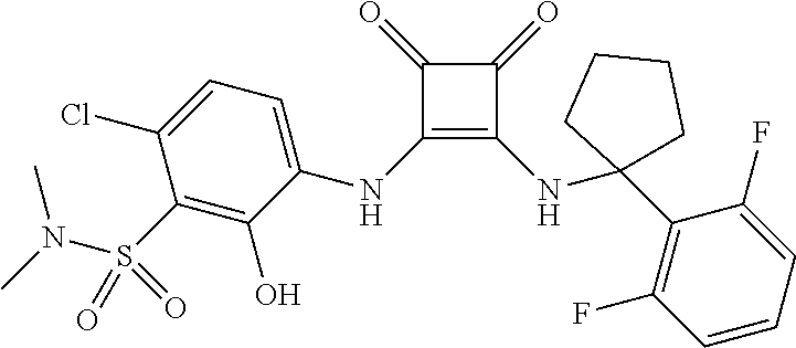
C1(=O)C(NC2=CC=C(Cl)C(S(=O)(N(C)C)=O)=C2O)=C(NC2(C3=C(F)C=CC=C3F)CCCC2)C1=O
